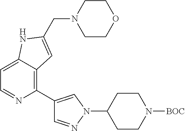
C1=C2C(=C(C3=CN(C4CCN([BOC])CC4)N=C3)N=C1)C=C(CN1CCOCC1)N2
